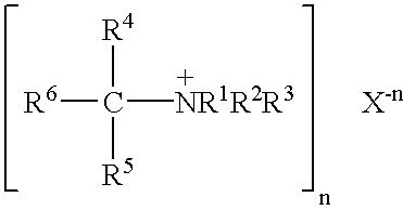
[R6]C([R4])([R5])[NR1R2R3].[X-n]
